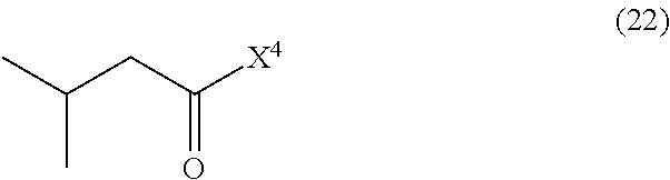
CC(CC([X4])=O)C
